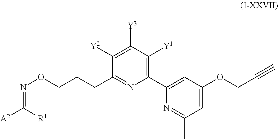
C1(C2=CC(OCC#C)=CC(C)=N2)=C([Y1])C([Y3])=C([Y2])C(CCCON=C([A2])[R1])=N1
